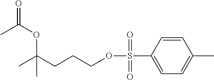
C(CCCOS(C1=CC=C(C)C=C1)(=O)=O)(C)(OC(=O)C)C
